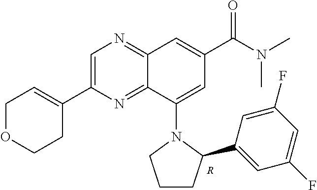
C1=C(C2=CCOCC2)N=C2C(=N1)C=C(C(N(C)C)=O)C=C2N1CCCC1C1=CC(F)=CC(F)=C1.[R]
